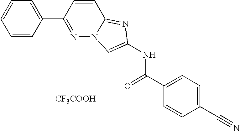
C1=CC(C2=NN3C(=NC(NC(=O)C4=CC=C(C#N)C=C4)=C3)C=C2)=CC=C1.[CF3COOH]
